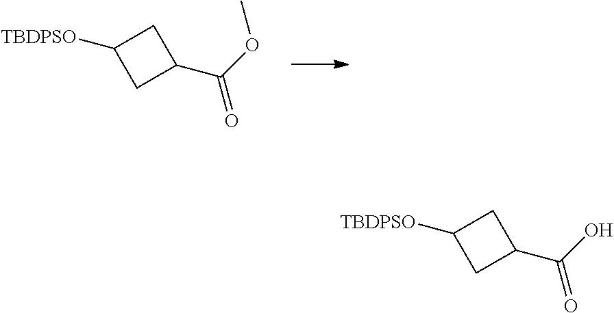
C1([TBDPSO])CC(C(OC)=O)C1.C1([TBDPSO])CC(C(O)=O)C1
